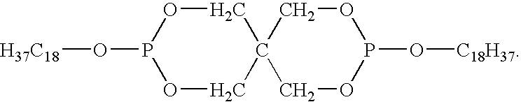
C1C2(COP(O[H37C18])O1)COP(O[C18H37])OC2
